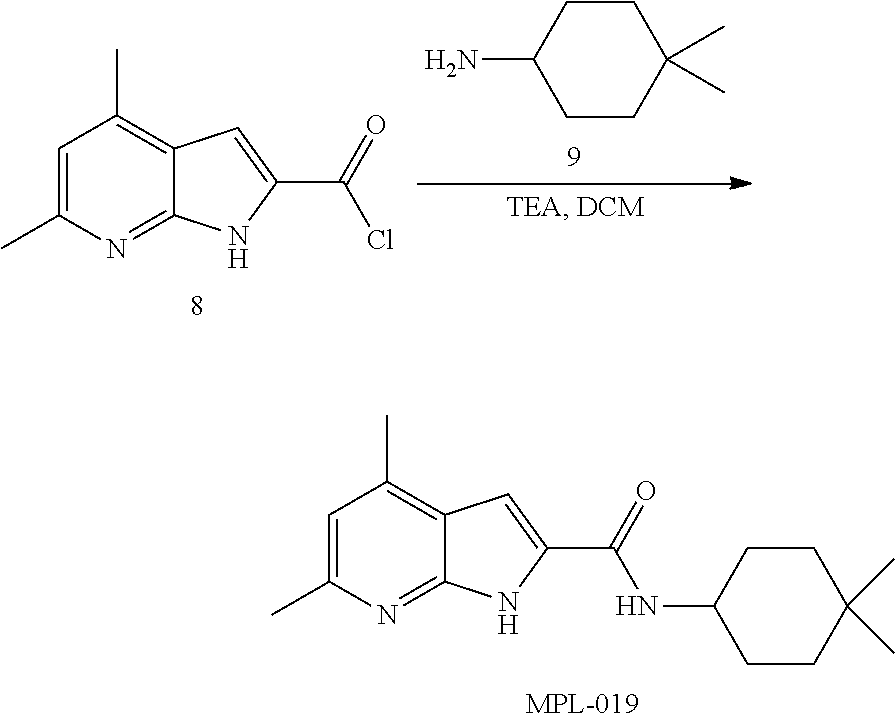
C1=C(C)N=C2C(=C1C)C=C(C(=O)NC1CCC(C)(C)CC1)N2.C1CC(N)CCC1(C)C.C1=C(C)N=C2C(=C1C)C=C(C(=O)Cl)N2
